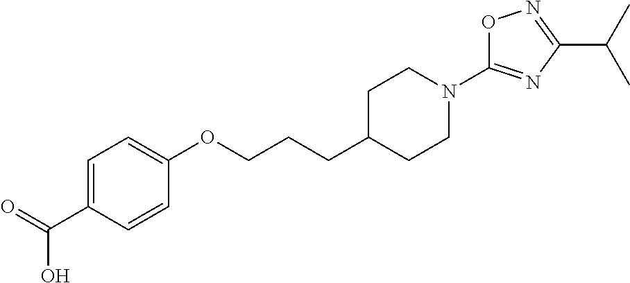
C1=C(C(=O)O)C=CC(OCCCC2CCN(C3=NC(C(C)C)=NO3)CC2)=C1
